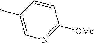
CC1=CN=C([OMe])C=C1
